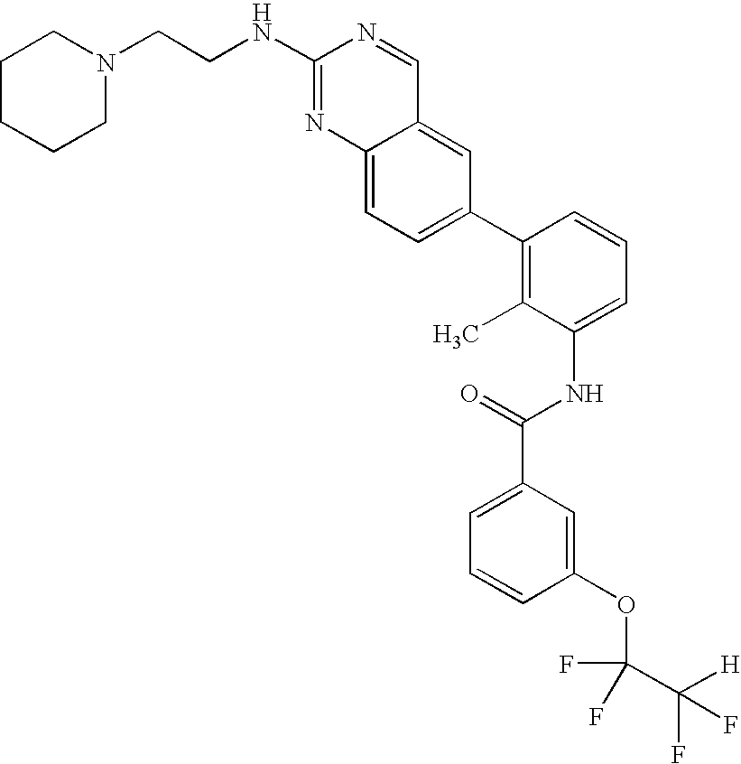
C12=CC=C(C3=C(C)C(NC(C4=CC=CC(OC(F)(C([H])(F)F)F)=C4)=O)=CC=C3)C=C1C=NC(NCCN1CCCCC1)=N2
